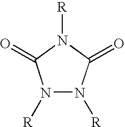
N1([R])N([R])C(=O)N([R])C1=O
